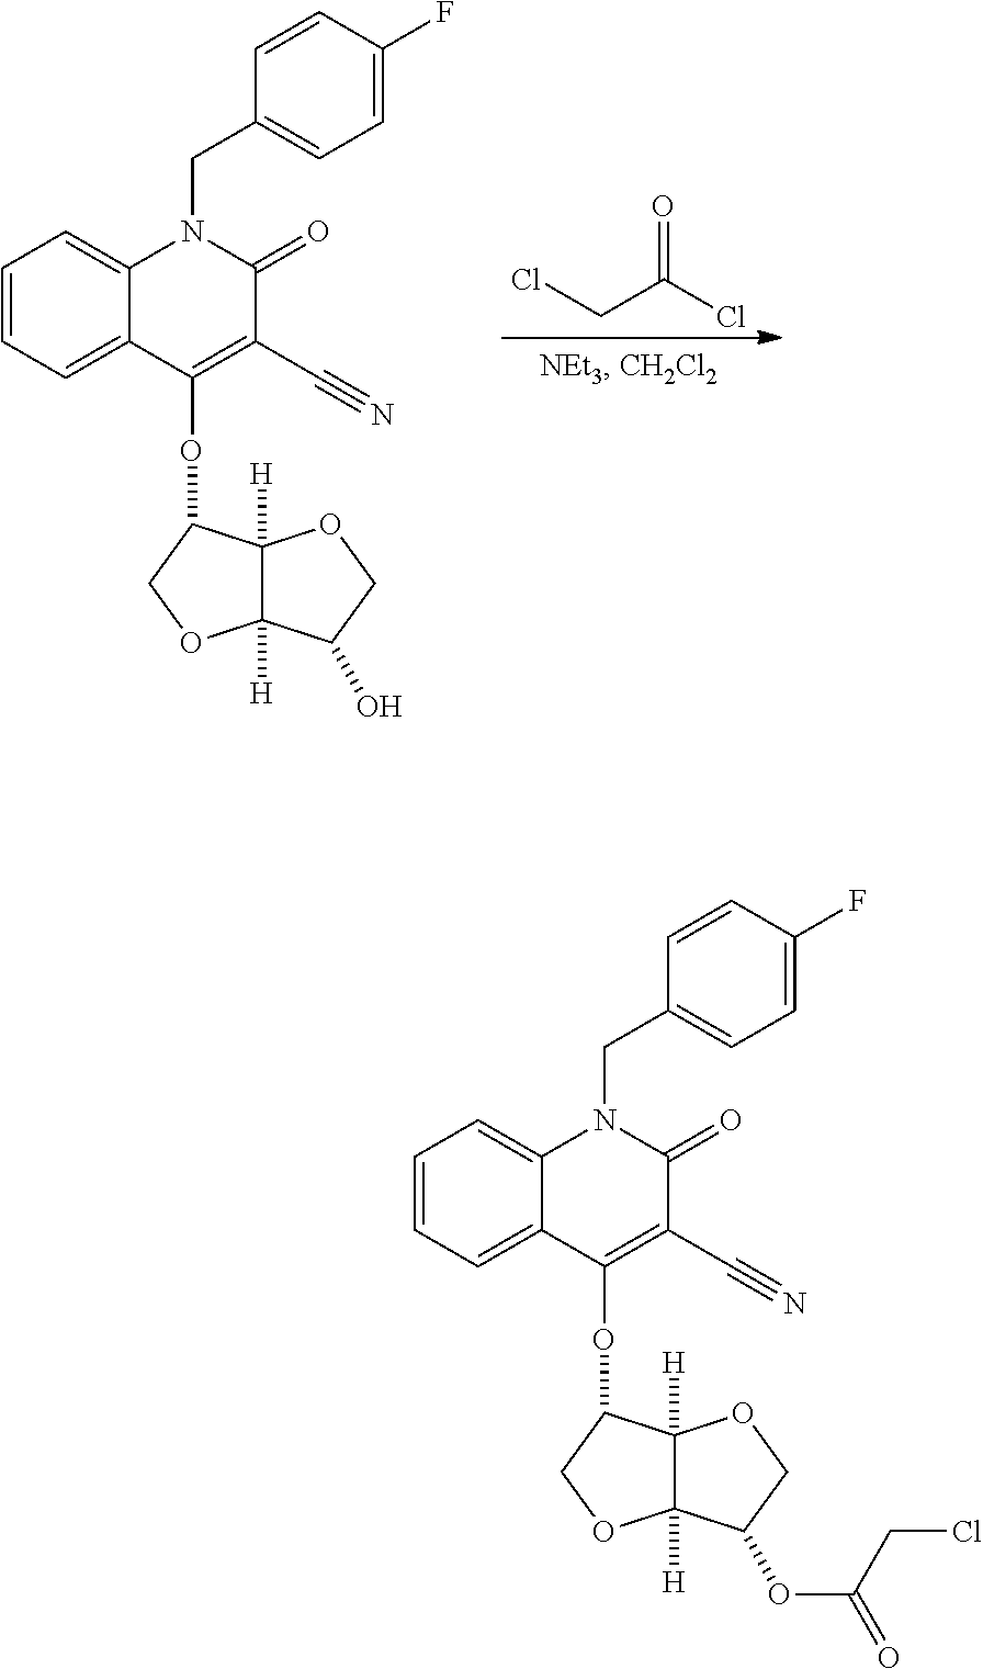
C(C(Cl)=O)Cl.C12([H])C([H])(OCC1O)C(OC1=C(C#N)C(=O)N(CC3=CC=C(F)C=C3)C3=CC=CC=C31)CO2.C12([H])C([H])(OCC1OC(=O)CCl)C(OC1=C(C#N)C(=O)N(CC3=CC=C(F)C=C3)C3=CC=CC=C31)CO2
